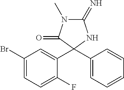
C1(=N)N(C)C(=O)C(C2=CC(Br)=CC=C2F)(C2=CC=CC=C2)N1
